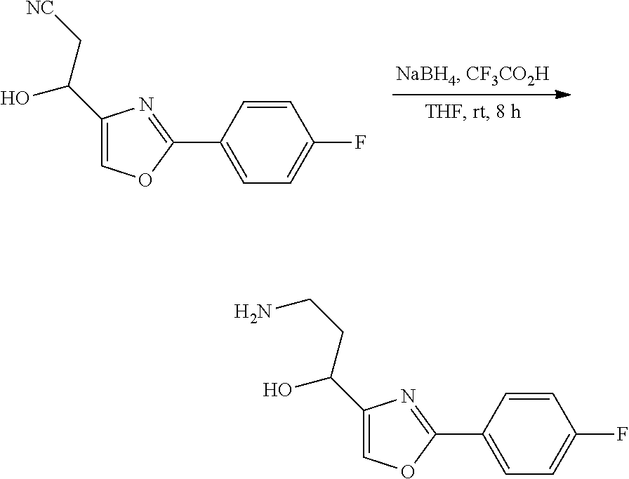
C1=C(C2=NC(C(O)C[NC])=CO2)C=CC(F)=C1.C1=C(C2=NC(C(O)CCN)=CO2)C=CC(F)=C1
